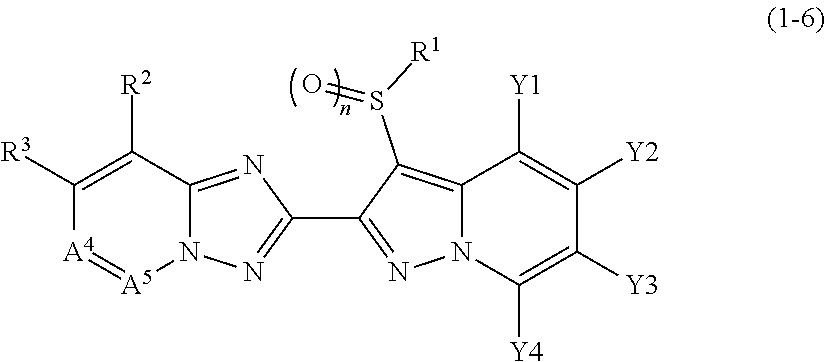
N12C(=NC(C3=NN4C(=C3S([R1])=O)C([Y1])=C([Y2])C([Y3])=C4[Y4])=N1)C([R2])=C([R3])[A4]=[A5]2
